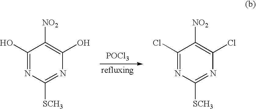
C1(O)=NC([SCH3])=NC(O)=C1[NO2].C1(Cl)=NC([SCH3])=NC(Cl)=C1[NO2].[POCl3].[refluxing]
